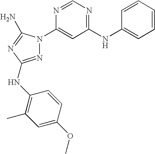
N1=C(NC2=C(C)C=C(OC)C=C2)N=C(N)N1C1=CC(NC2=CC=CC=C2)=NC=N1
